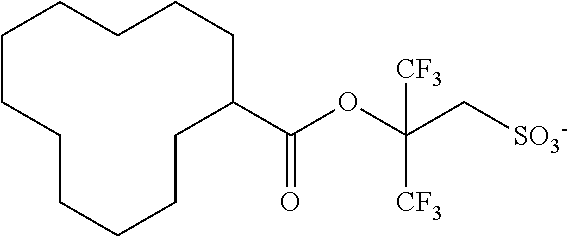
C(OC(C[SO3-])([CF3])[CF3])(=O)C1CCCCCCCCCCC1
